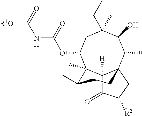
C1(C)(CC)CC(OC(NC([R1O])=O)=O)C2(C)C3([H])C(=O)C([R2])CC3(C(C)C1O)CCC2C
